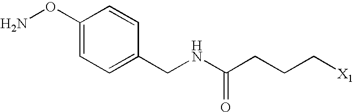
C1(ON)=CC=C(CNC(CCC[X1])=O)C=C1
